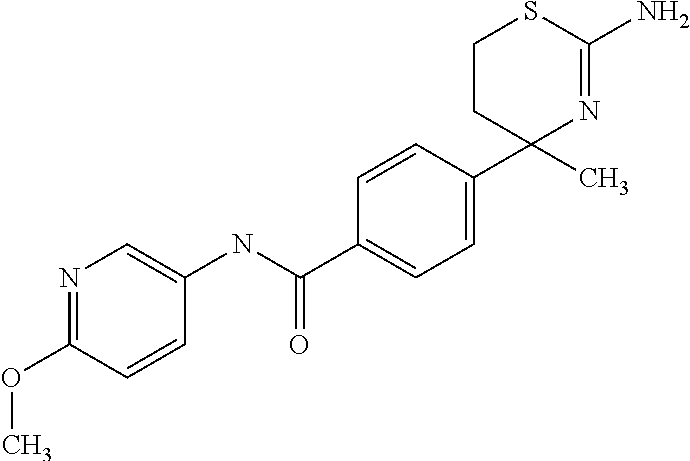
N1=C(OC)C=CC(NC(=O)C2=CC=C(C3(C)N=C(N)SCC3)C=C2)=C1
